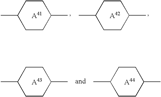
C1(C)CCC(C)CC1.[A43].C1(C)CCC(C)CC1.[A44].C1(C)CCC(C)CC1.[A41].C1(C)CCC(C)CC1.[A42]
